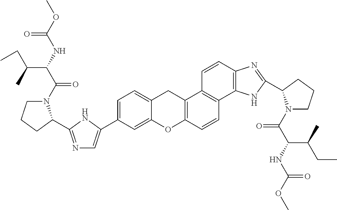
C1(C2=CN=C(C3N(C(=O)C(C(C)CC)NC(=O)OC)CCC3)N2)=CC=C2CC3=C(C=CC4=C3C=CC3=C4NC(C4N(C(=O)C(NC(=O)OC)C(C)CC)CCC4)=N3)OC2=C1
